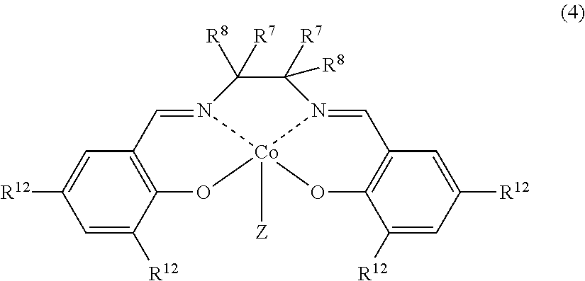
N12=CC3=C(O[Co]14([Z])N(=CC1=C(O4)C([R12])=CC([R12])=C1)C([R8])([R7])C2([R7])[R8])C([R12])=CC([R12])=C3
